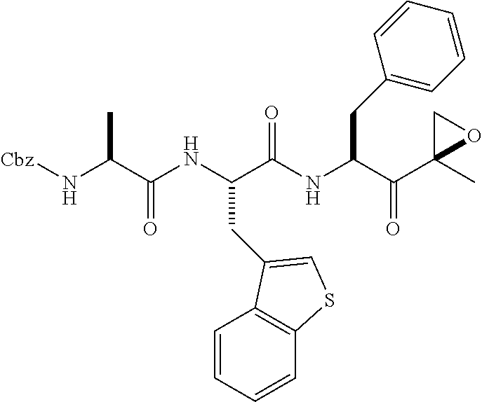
N(C(C(NC(C(NC(C(C1(C)OC1)=O)CC1=CC=CC=C1)=O)CC1=CSC2=C1C=CC=C2)=O)C)[Cbz]
